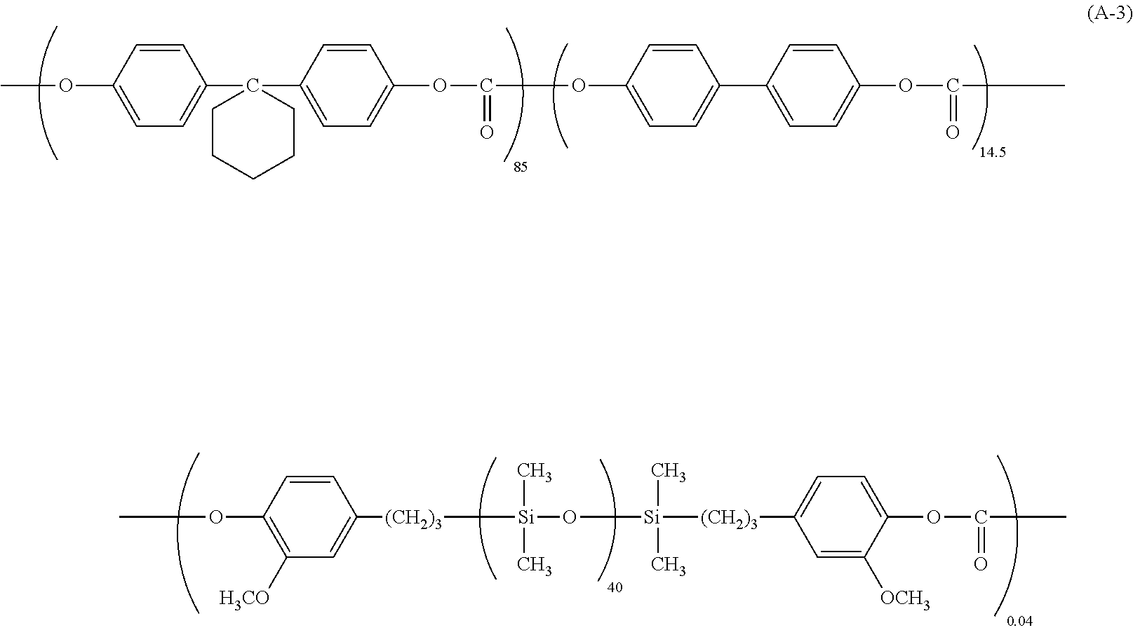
COC1=CC=C(C2(C3=CC=C(OC(OC4=CC=C(C5=CC=C(OC(C)=O)C=C5)C=C4)=O)C=C3)CCCCC2)C=C1.O(C1=C([H3CO])C=C([(CH2)3][Si](O[Si]([(CH2)3]C2=CC=C(OC(C)=O)C([OCH3])=C2)(C)C)(C)C)C=C1)C
